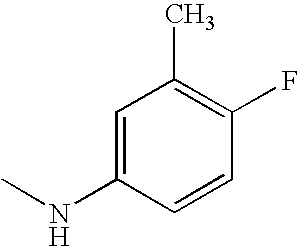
C1=C(NC)C=CC(F)=C1C
